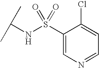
C(NS(=O)(=O)C1=CN=CC=C1Cl)(C)C
